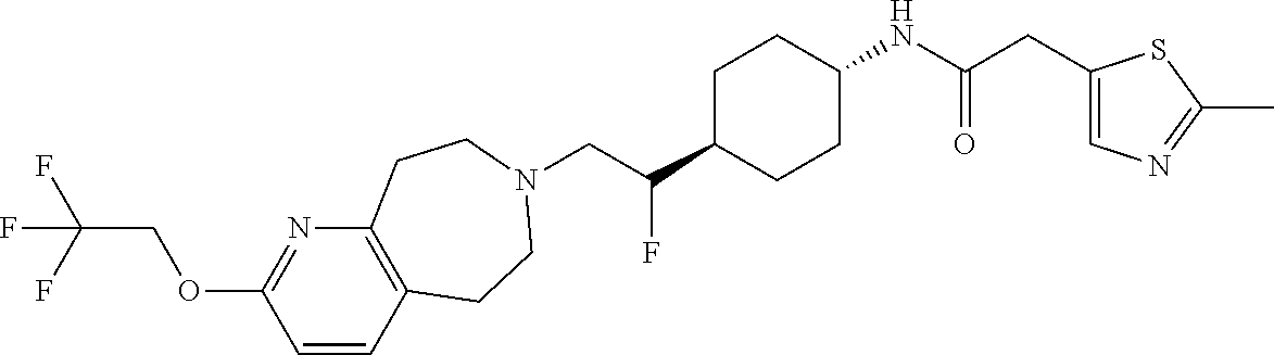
C(C(C1CCC(NC(CC2=CN=C(C)S2)=O)CC1)F)N1CCC2=C(N=C(OCC(F)(F)F)C=C2)CC1
